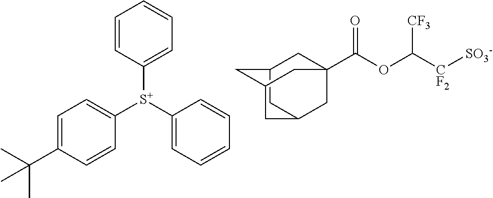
C1=C(C(C)(C)C)C=CC([S+](C2=CC=CC=C2)C2=CC=CC=C2)=C1.C12CC3CC(C(OC([CF2][SO3-])[CF3])=O)(C1)CC(C3)C2
